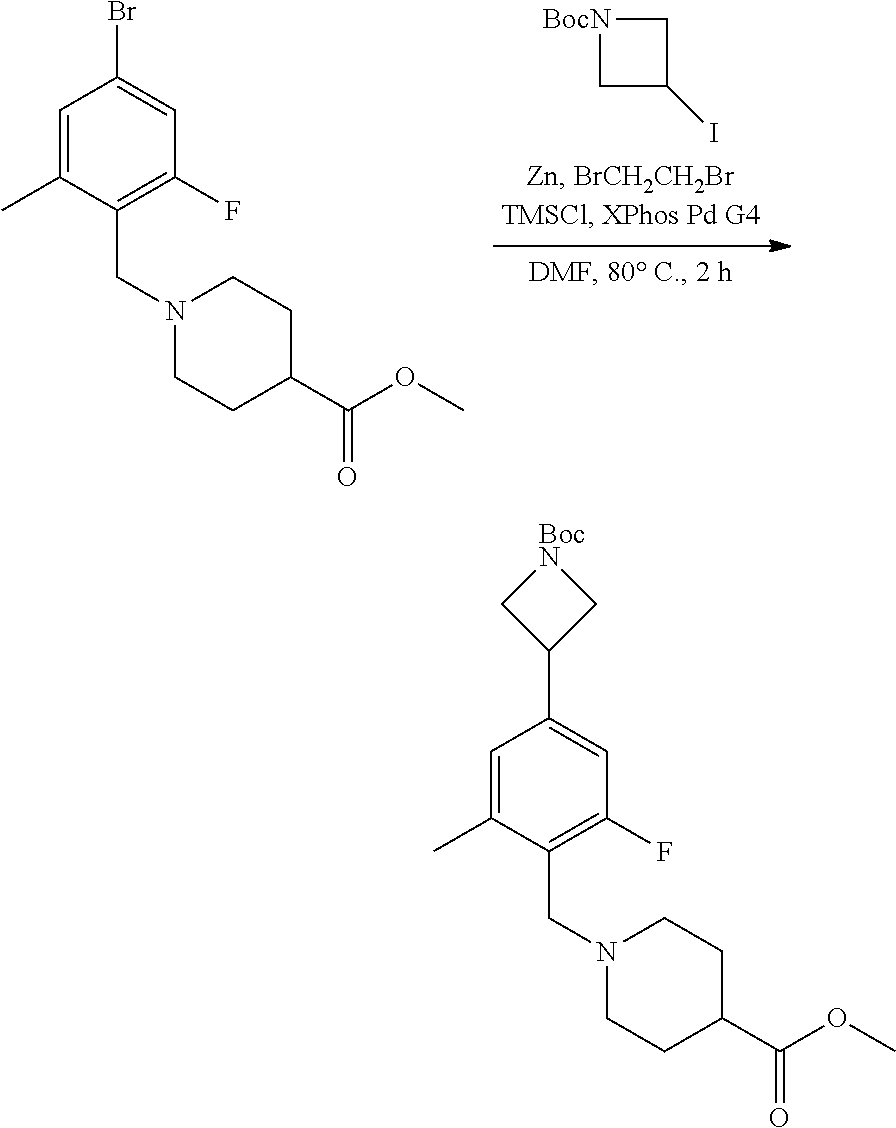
C1(C(=O)OC)CCN(CC2=C(F)C=C(Br)C=C2C)CC1.C1C(I)C[BocN]1.C1(C(=O)OC)CCN(CC2=C(F)C=C(C3C[BocN]C3)C=C2C)CC1
